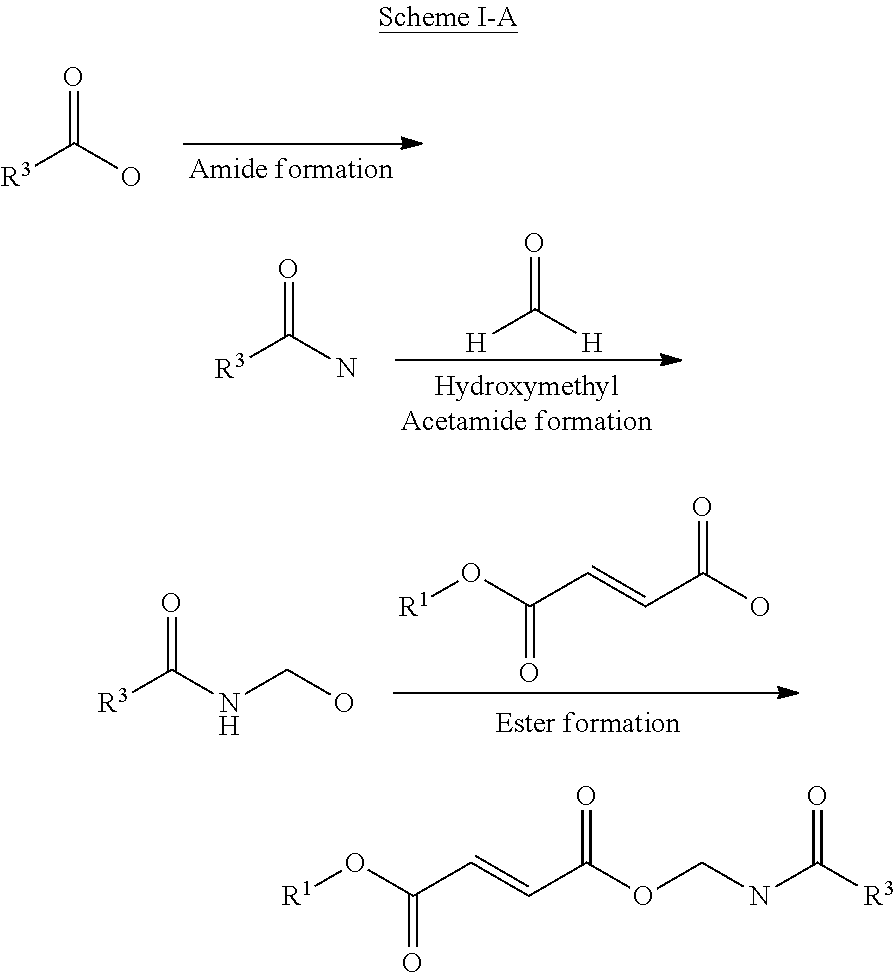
[R3]C(O)=O.[R3]C(N)=O.[H]C([H])=O.[R3]C(NCO)=O.[R1]OC(C=CC(O)=O)=O.[R1]OC(C=CC(OCNC([R3])=O)=O)=O
